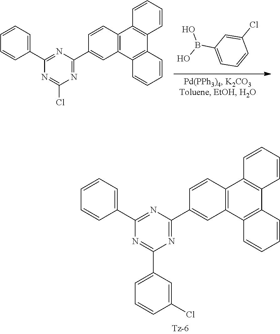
C1=C(Cl)C=CC=C1B(O)O.C1=CC(C2=NC(C3=CC4=C(C=C3)C3=C(C=CC=C3)C3=C4C=CC=C3)=NC(Cl)=N2)=CC=C1.C1(Cl)=CC(C2=NC(C3=CC=CC=C3)=NC(C3=CC4=C(C=C3)C3=C(C=CC=C3)C3=C4C=CC=C3)=N2)=CC=C1
